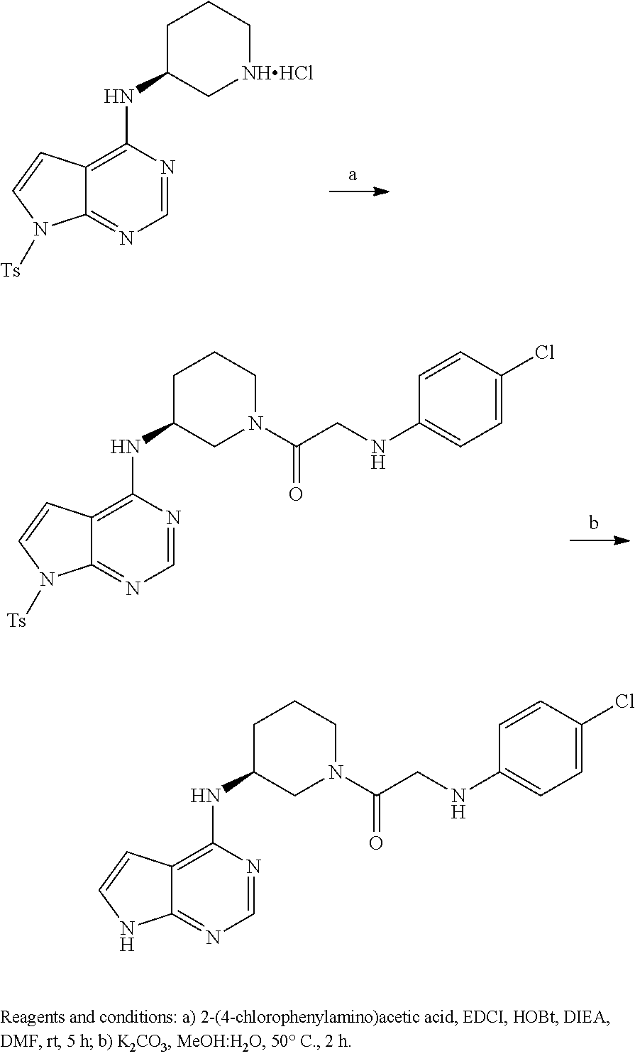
C1=NC(NC2C[NHHCl]CCC2)=C2C(=N1)N([Ts])C=C2.C1=NC(NC2CN(C(CNC3=CC=C(Cl)C=C3)=O)CCC2)=C2C(=N1)N([Ts])C=C2.C1=NC(NC2CN(C(CNC3=CC=C(Cl)C=C3)=O)CCC2)=C2C(=N1)NC=C2
